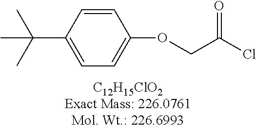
C(C(Cl)=O)OC1=CC=C(C(C)(C)C)C=C1
